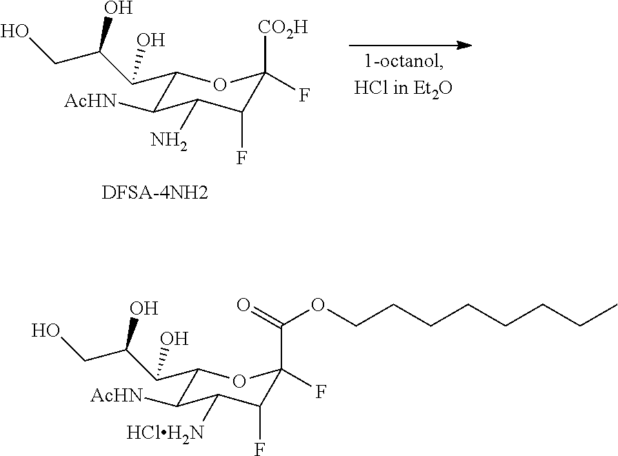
C1(C(C(CO)O)O)C([AcHN])C([HClH2N])C(F)C(C(=O)OCCCCCCCC)(F)O1.C1(C(C(CO)O)O)C([AcHN])C(N)C(F)C([CO2H])(F)O1.[DFSA-4NH2]
